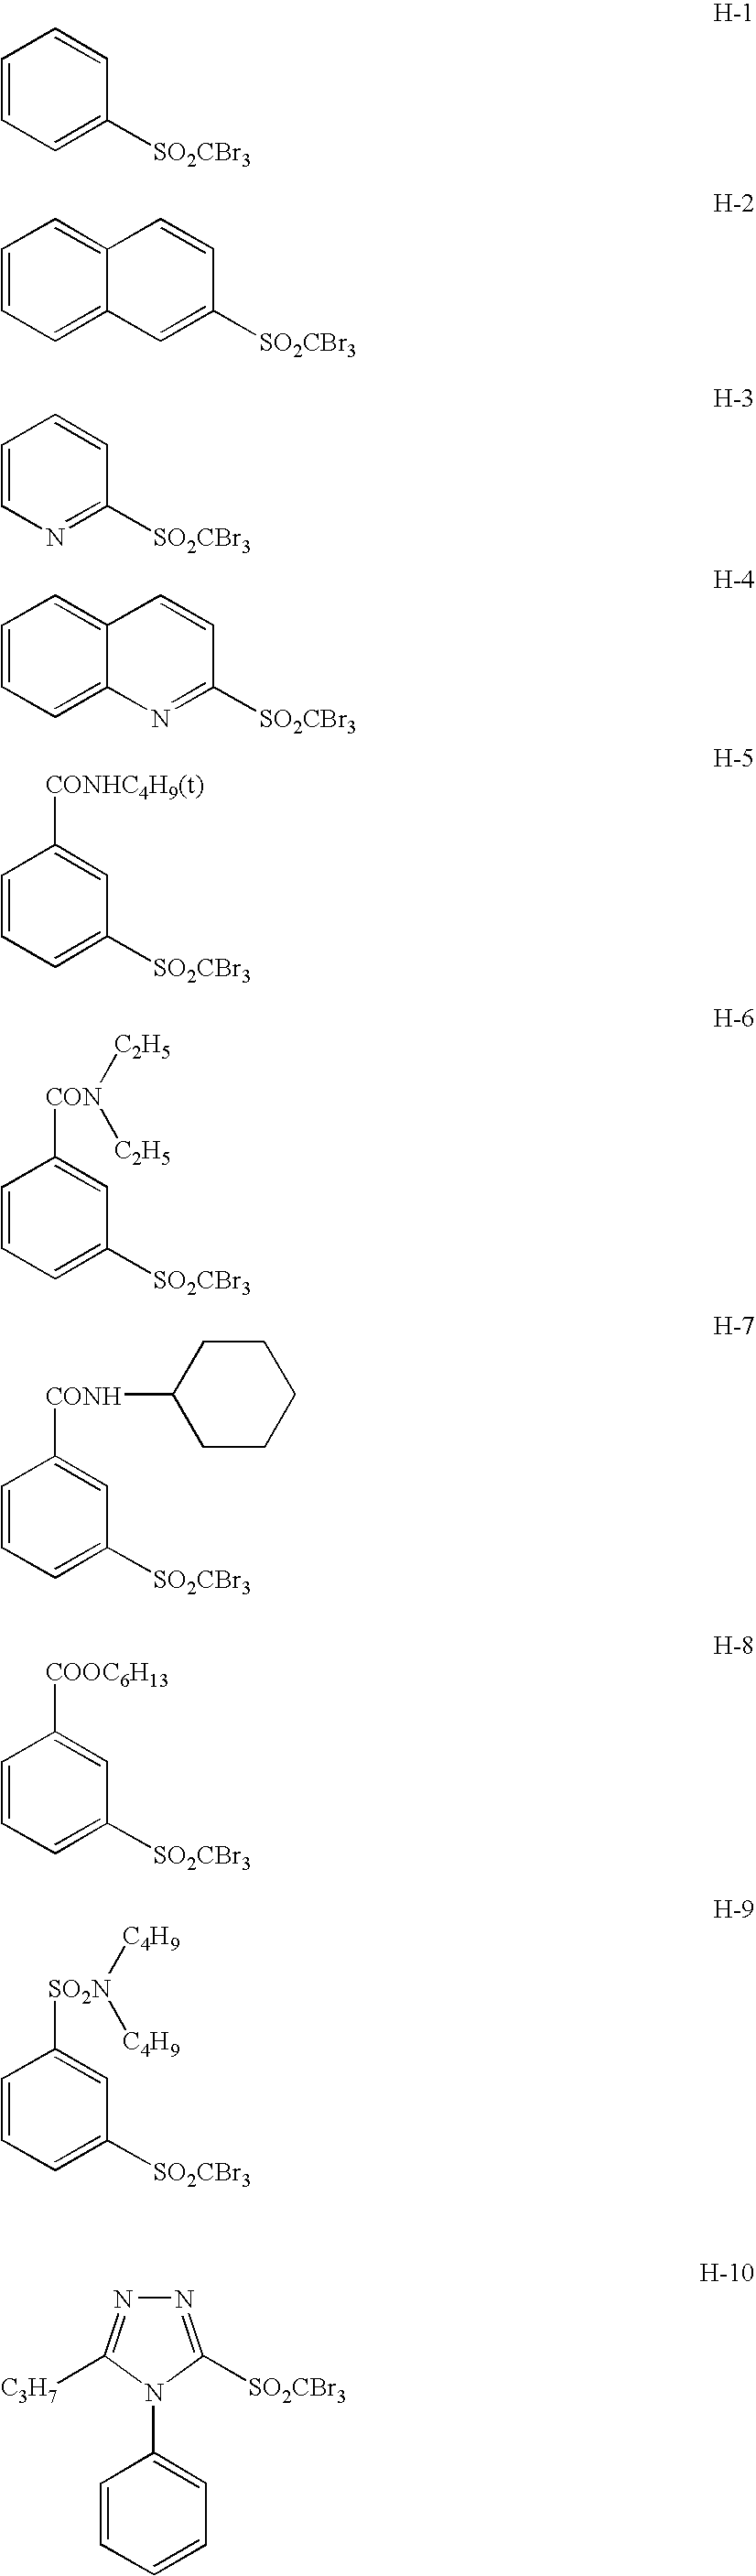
C1=CC=C([SO2CBr3])C=C1.C12=CC=CC=C1C=C([SO2CBr3])C=C2.C1=CN=C([SO2CBr3])C=C1.C12=CC=CC=C1N=C([SO2CBr3])C=C2.C1=CC=C([SO2CBr3])C=C1[CONHC4H9(t)].C1=CC=C([SO2CBr3])C=C1[CON]([C2H5])[C2H5].C1=CC=C([SO2CBr3])C=C1[CONH]C1CCCCC1.C1=CC=C([SO2CBr3])C=C1[COOC6H13].C1=CC=C([SO2CBr3])C=C1[SO2N]([C4H9])[C4H9].C1=CC=CC=C1N1C([SO2CBr3])=NN=C1[C3H7]
